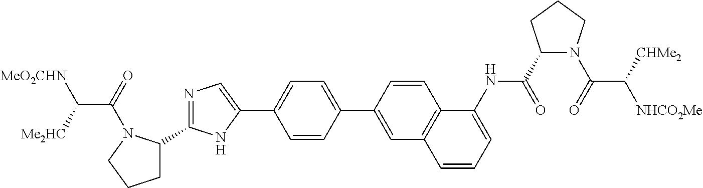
C1C(C2=NC=C(C3=CC=C(C4=CC5=C(C=C4)C(NC(C4N(C(=O)C([CHMe2])[NHCO2Me])CCC4)=O)=CC=C5)C=C3)N2)N(C(=O)C([Me2HC])[MeO2CHN])CC1
